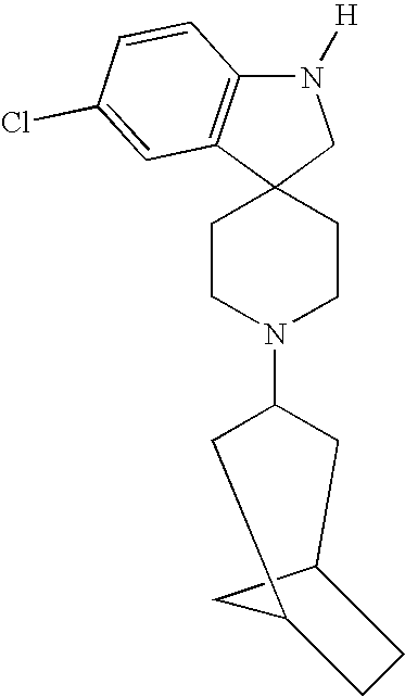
N1([H])C2=C(C3(C1)CCN(C1CC4CC(C1)CC4)CC3)C=C(Cl)C=C2
